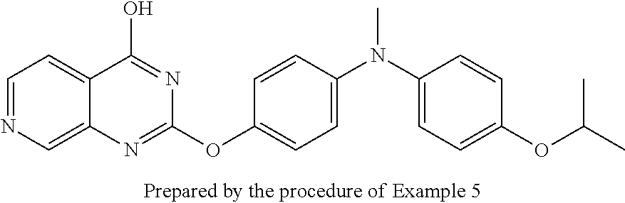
C1(OC2=CC=C(N(C3=CC=C(OC(C)C)C=C3)C)C=C2)=NC2=CN=CC=C2C(O)=N1
